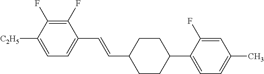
C1(F)=C(F)C([C2H5])=CC=C1C=CC1CCC(C2=CC=C(C)C=C2F)CC1
